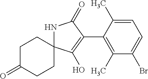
C1CC2(CCC1=O)NC(=O)C(C1=C(C)C(Br)=CC=C1C)=C2O
